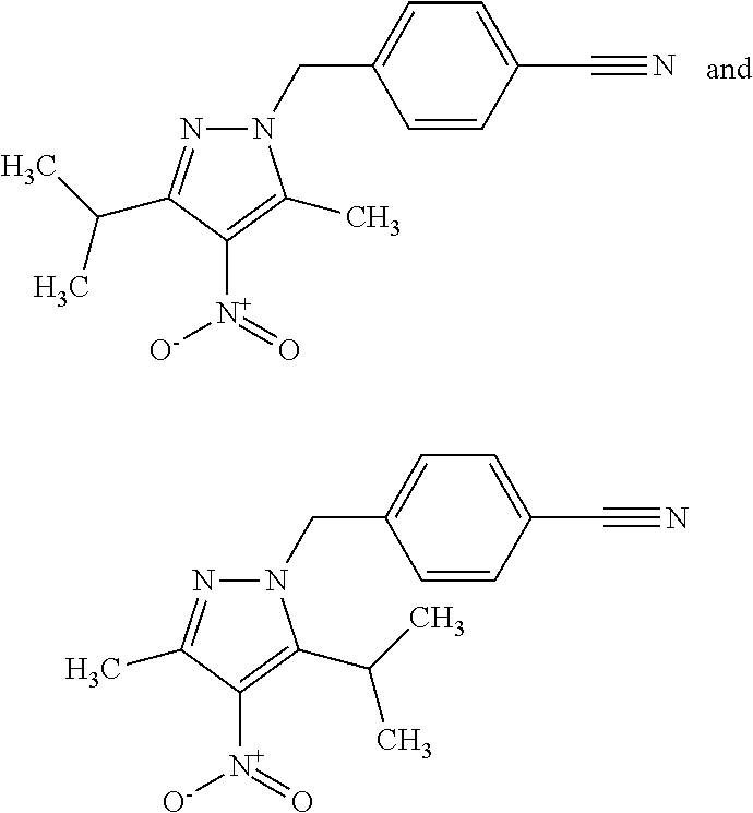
C1=C(C#N)C=CC(CN2N=C(C)C([N+]([O-])=O)=C2C(C)C)=C1.C1=C(C#N)C=CC(CN2N=C(C(C)C)C([N+]([O-])=O)=C2C)=C1
